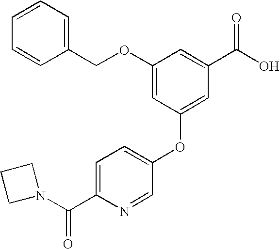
C1(OCC2=CC=CC=C2)=CC(OC2=CC=C(C(=O)N3CCC3)N=C2)=CC(C(O)=O)=C1
